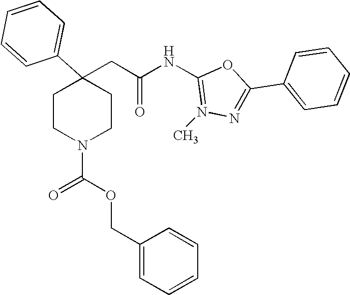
C1=CC=CC(C2(CC(NC3=N(C)N=C(C4=CC=CC=C4)O3)=O)CCN(C(OCC3=CC=CC=C3)=O)CC2)=C1
